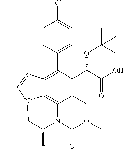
C1=CC(C2=C3C4=C(C(C)=C2C(C(=O)O)OC(C)(C)C)N(C(=O)OC)C(C)CN4C(C)=C3)=CC=C1Cl
